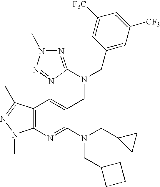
N1=C(N(CC2=CC3=C(N=C2N(CC2CCC2)CC2CC2)N(C)N=C3C)CC2=CC([CF3])=CC([F3C])=C2)N=NN1C
